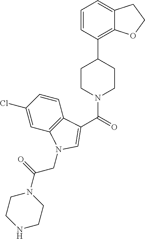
C1=CC(C2CCN(C(=O)C3=CN(CC(=O)N4CCNCC4)C4=C3C=CC(Cl)=C4)CC2)=C2C(=C1)CCO2
